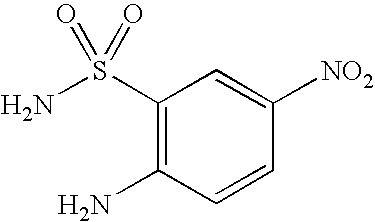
C1(S(N)(=O)=O)=C(N)C=CC([NO2])=C1
